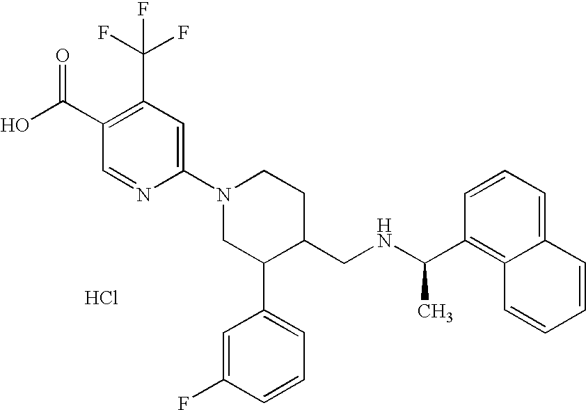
Cl.C1(N2CC(C3=CC=CC(F)=C3)C(CNC(C3=C4C(=CC=C3)C=CC=C4)C)CC2)=CC(C(F)(F)F)=C(C(O)=O)C=N1
